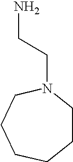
C1CN(CCN)CCCC1
